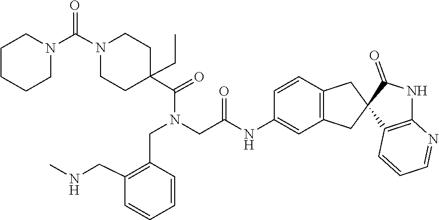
C1C(C(=O)N(CC2=C(CNC)C=CC=C2)CC(=O)NC2=CC3=C(C=C2)CC2(C(=O)NC4=C2C=CC=N4)C3)(CC)CCN(C(N2CCCCC2)=O)C1
